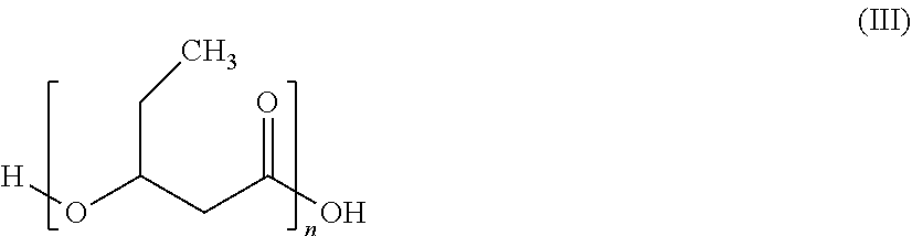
[H]OC(CC)CC(O)=O
